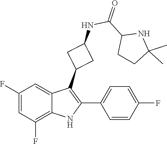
C1C(C)(C)NC(C(NC2CC(C3=C(C4=CC=C(F)C=C4)NC4=C(F)C=C(F)C=C34)C2)=O)C1
